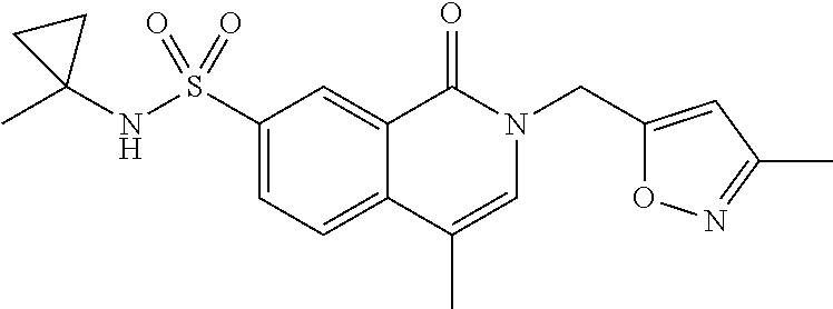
C1(S(NC2(C)CC2)(=O)=O)=CC=C2C(=C1)C(=O)N(CC1=CC(C)=NO1)C=C2C
